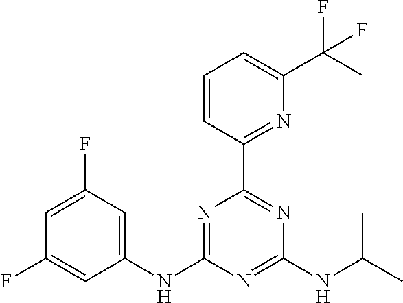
C1(NC2=NC(C3=NC(C(C)(F)F)=CC=C3)=NC(NC(C)C)=N2)=CC(F)=CC(F)=C1
